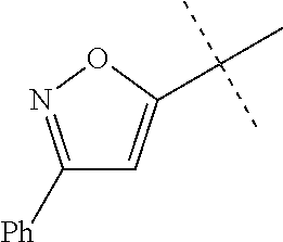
C1([Ph])=NOC(C(C)(C)C)=C1
